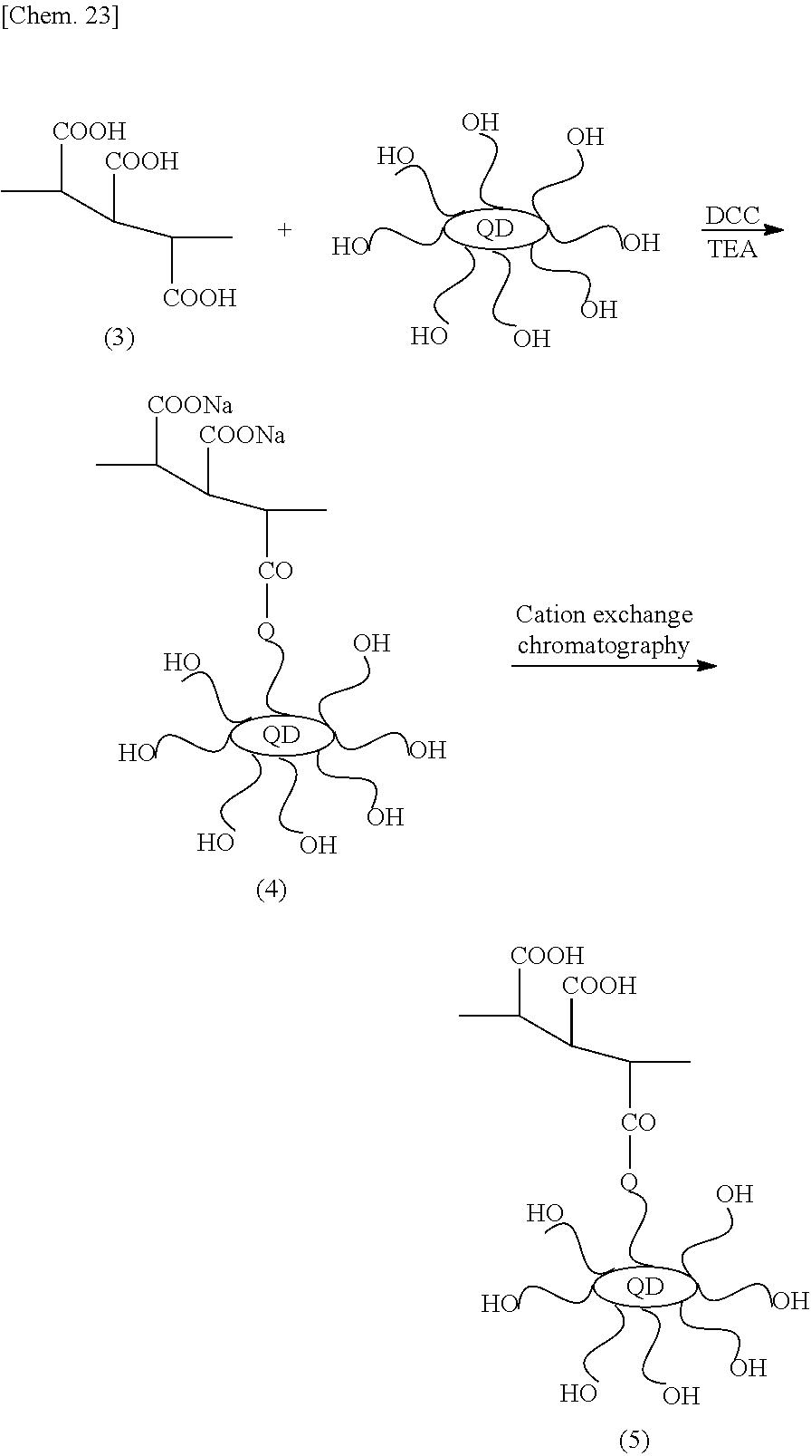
[QD].O.O.O.O.O.O.O.CC(C(C(C)[CO]O)[COOH])[COOH].CC(C(C(C)[COOH])[COOH])[COOH].[QD].O.O.O.O.O.O.O.O.[DCC].[QD].O.O.O.O.O.O.O.CC(C(C(C)[CO]O)[COONa])[COONa]
